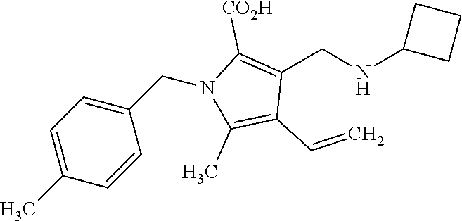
C1=C(C)C=CC(CN2C(C)=C(C=C)C(CNC3CCC3)=C2[CO2H])=C1
